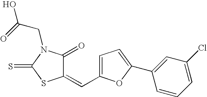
C1(=CC2=CC=C(C3=CC(Cl)=CC=C3)O2)C(=O)N(CC(=O)O)C(=S)S1
